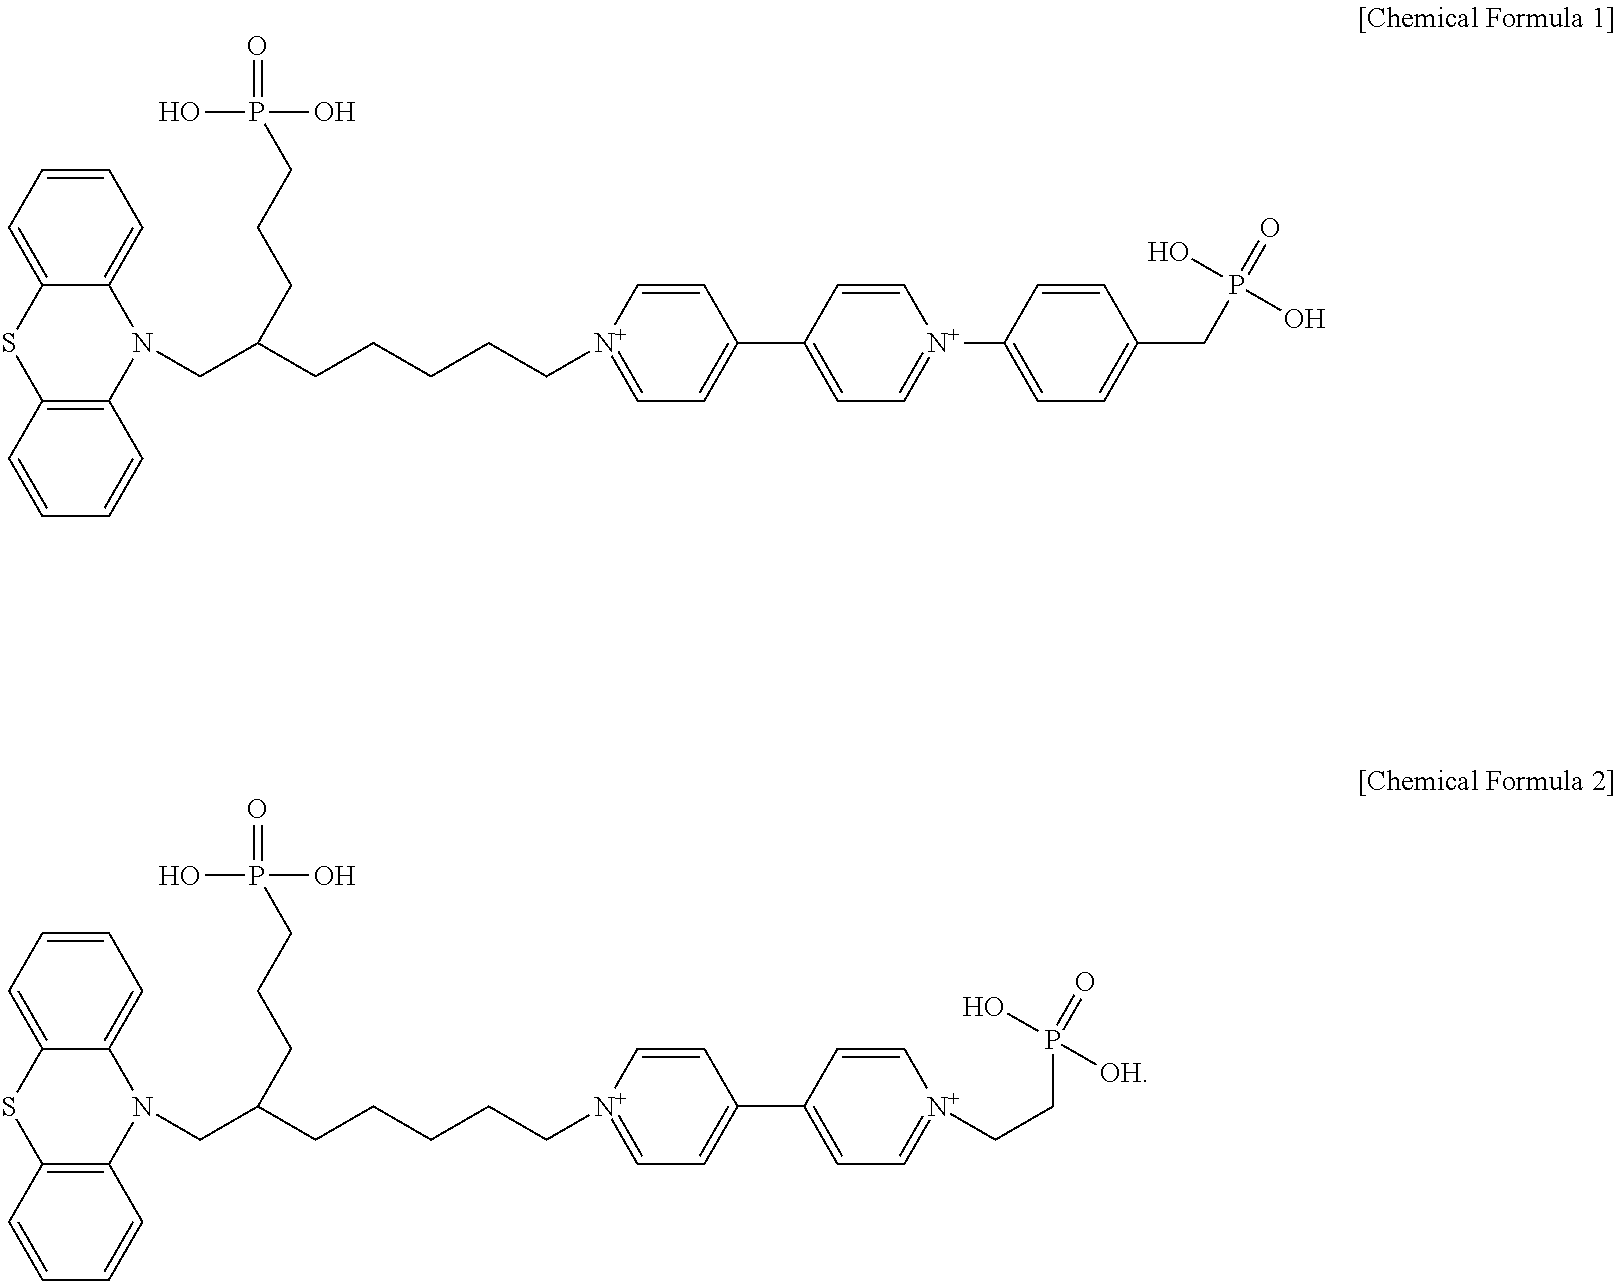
C1=CC=C2C(=C1)N(CC(CCCCC[N+]1=CC=C(C3=CC=[N+](C4=CC=C(CP(=O)(O)O)C=C4)C=C3)C=C1)CCCP(=O)(O)O)C1=C(S2)C=CC=C1.C1=CC=C2C(=C1)N(CC(CCCCC[N+]1=CC=C(C3=CC=[N+](CCP(=O)([OH])O)C=C3)C=C1)CCCP(=O)(O)O)C1=C(S2)C=CC=C1
